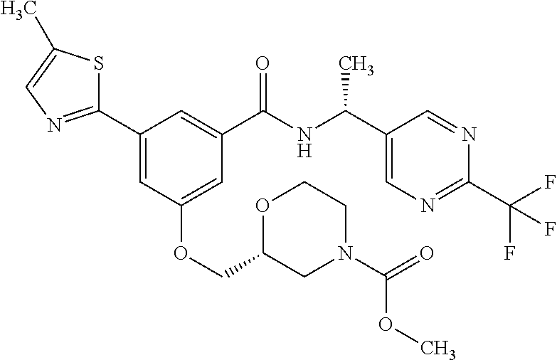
C1(C2=CC(OCC3OCCN(C(=O)OC)C3)=CC(C(NC(C3=CN=C(C(F)(F)F)N=C3)C)=O)=C2)=NC=C(C)S1
